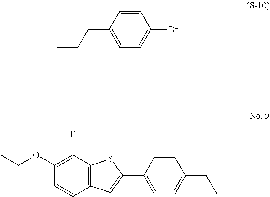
BrC1=CC=C(CCC)C=C1.C1(CCC)=CC=C(C2=CC3=C(S2)C(F)=C(OCC)C=C3)C=C1
